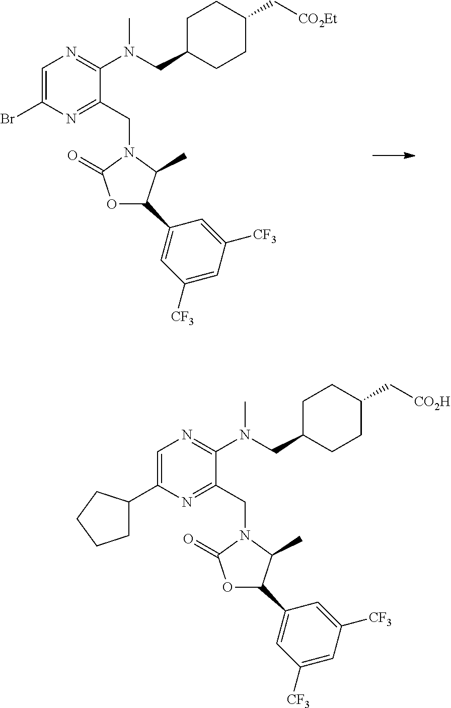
C1=C(Br)N=C(CN2C(=O)OC(C3=CC([CF3])=CC([CF3])=C3)C2C)C(N(CC2CCC(C[CO2Et])CC2)C)=N1.C1=C(C2CCCC2)N=C(CN2C(=O)OC(C3=CC([CF3])=CC([CF3])=C3)C2C)C(N(CC2CCC(C[CO2H])CC2)C)=N1
